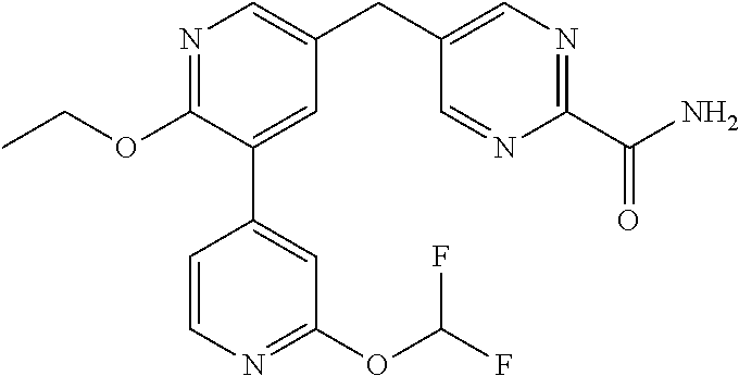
N1=C(OCC)C(C2=CC(OC(F)F)=NC=C2)=CC(CC2=CN=C(C(N)=O)N=C2)=C1
